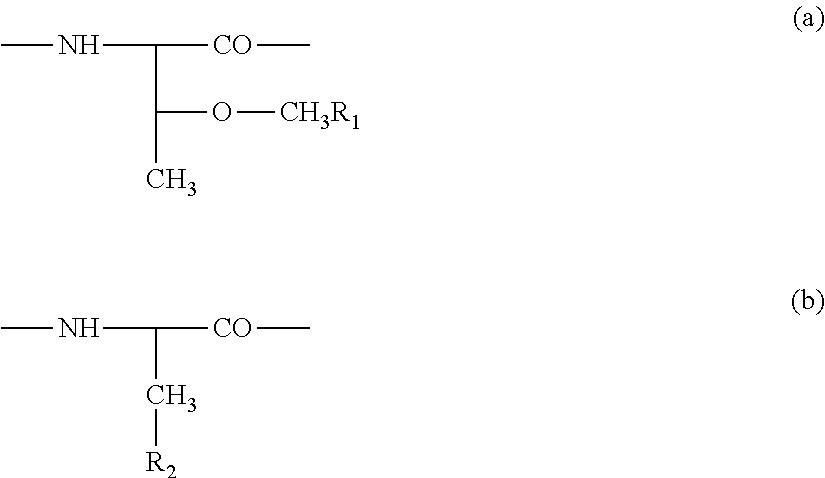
CNC(C(O[CH3R1])C)[CO]C.CNC(C[R2])[CO]C
